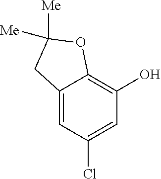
C12=CC(Cl)=CC(O)=C1OC([Me])([Me])C2
